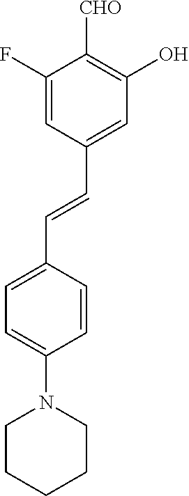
C(=CC1=CC(O)=C([CHO])C(F)=C1)C1=CC=C(N2CCCCC2)C=C1
